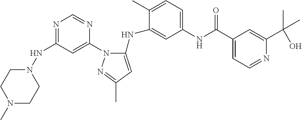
N1=C(NN2CCN(C)CC2)C=C(N2C(NC3=CC(NC(C4=CC=NC(C(C)(C)O)=C4)=O)=CC=C3C)=CC(C)=N2)N=C1
